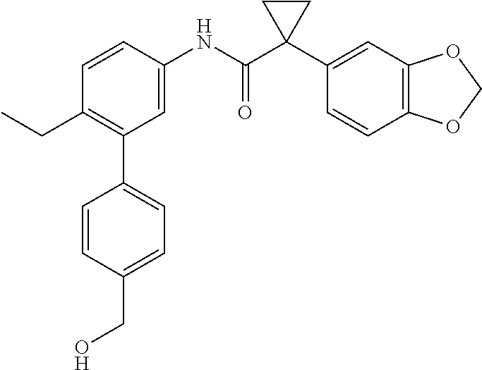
C1=CC(NC(C2(C3=CC4=C(C=C3)OCO4)CC2)=O)=CC(C2=CC=C(CO)C=C2)=C1CC
